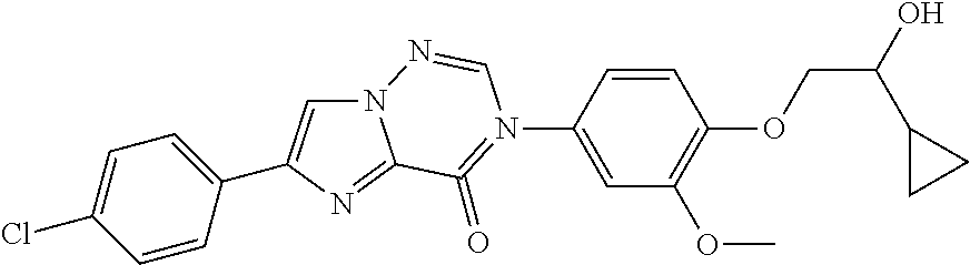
N12C=C(C3=CC=C(Cl)C=C3)N=C1C(=O)=N(C1=CC(OC)=C(OCC(C3CC3)O)C=C1)C=N2
